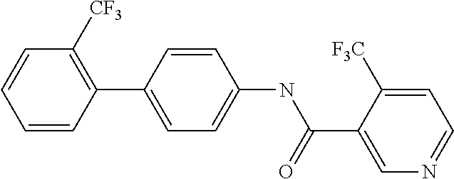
C1=CC(C2=CC=C(NC(C3=CN=CC=C3[F3C])=O)C=C2)=C([CF3])C=C1
